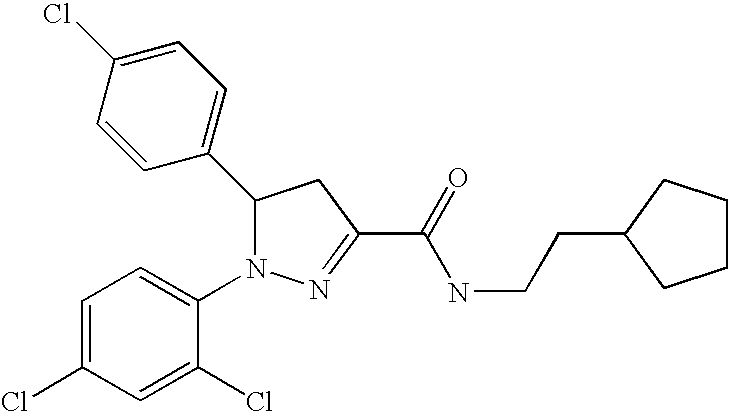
C1(C2N(C3=CC=C(Cl)C=C3Cl)N=C(C(=O)NCCC3CCCC3)C2)=CC=C(Cl)C=C1
